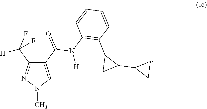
C1(C(=O)N(C2=C(C3CC3C3CC3)C=CC=C2)[H])=CN(C)N=C1C(F)(F)[H]
